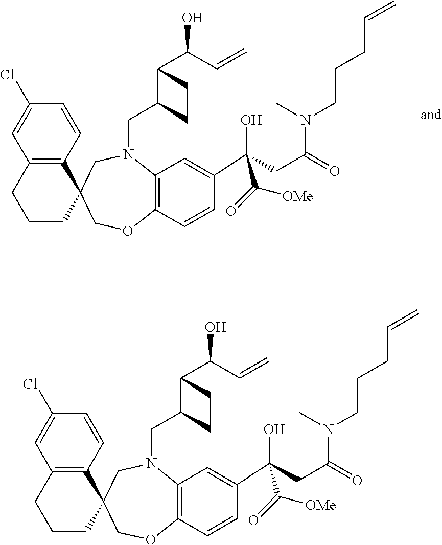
C1(Cl)=CC2=C(C=C1)C1(CCC2)COC2=C(N(CC3C(C(C=C)O)CC3)C1)C=C(C(CC(N(CCCC=C)C)=O)(O)C(=O)[OMe])C=C2.C1(Cl)=CC2=C(C=C1)C1(CCC2)COC2=C(N(CC3C(C(C=C)O)CC3)C1)C=C(C(CC(N(CCCC=C)C)=O)(O)C(=O)[OMe])C=C2
